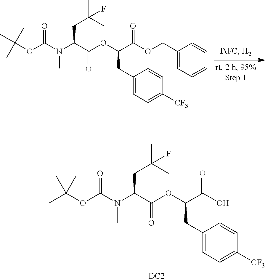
CC(OC(N(C(C(OC(C(OCC1=CC=CC=C1)=O)CC1=CC=C([CF3])C=C1)=O)CC(C)(C)F)C)=O)(C)C.CC(OC(N(C(C(OC(C(O)=O)CC1=CC=C([CF3])C=C1)=O)CC(C)(C)F)C)=O)(C)C.[DC2]
